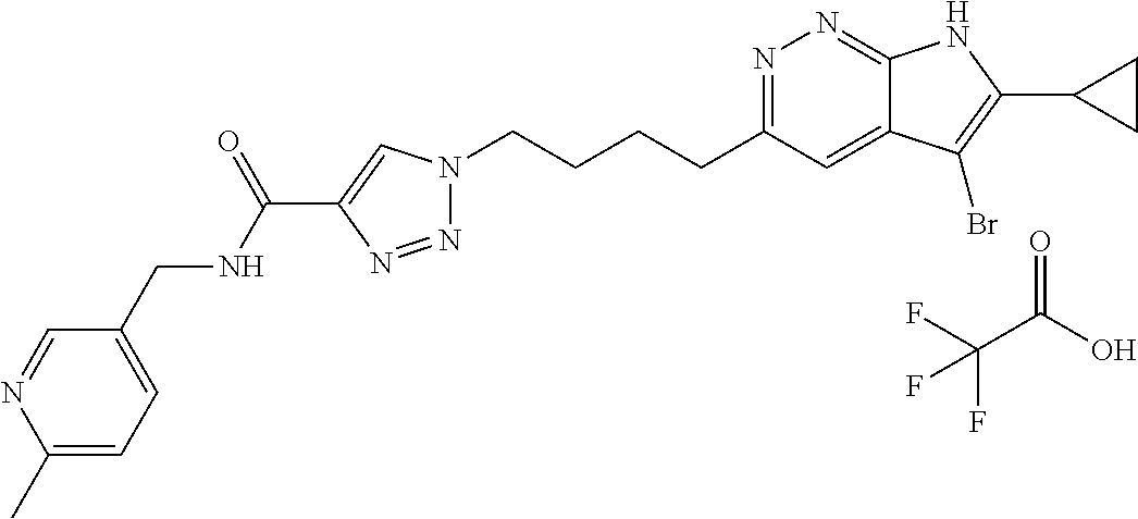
N1=C(CCCCN2N=NC(C(NCC3=CC=C(C)N=C3)=O)=C2)C=C2C(=N1)NC(C1CC1)=C2Br.O=C(O)C(F)(F)F
